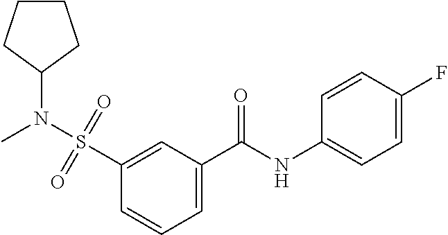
C1=C(C(NC2=CC=C(F)C=C2)=O)C=C(S(=O)(=O)N(C)C2CCCC2)C=C1
